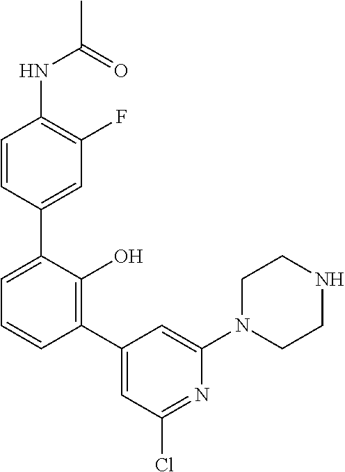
N(C1=C(F)C=C(C2=CC=CC(C3=CC(Cl)=NC(N4CCNCC4)=C3)=C2O)C=C1)C(C)=O
